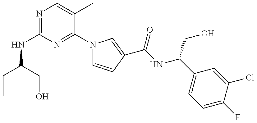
N(C1=NC=C(C)C(N2C=CC(C(NC(C3=CC=C(F)C(Cl)=C3)CO)=O)=C2)=N1)C(CC)CO
